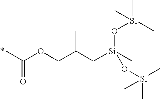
CC(=O)OCC(C)C[Si](O[Si](C)(C)C)(C)O[Si](C)(C)C
